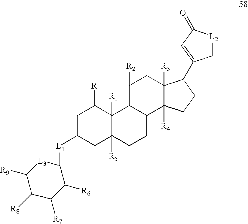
C1C([L1]C2C([R6])C([R7])C([R8])C([R9])[L3]2)CC2([R5])C([R1])(C1[R])C1C(CC2)C2([R4])C([R3])(CC1[R2])C(C1=CC(=O)[L2]C1)CC2
